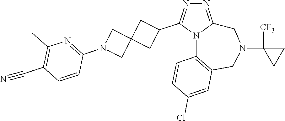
N1=C2N(C(C3CC4(C3)CN(C3=NC(C)=C(C#N)C=C3)C4)=N1)C1=C(CN(C3([CF3])CC3)C2)C=C(Cl)C=C1
